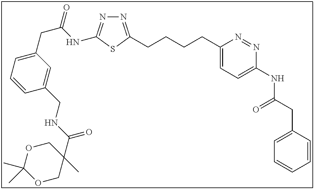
N1=C(CCCCC2=CC=C(NC(CC3=CC=CC=C3)=O)N=N2)SC(NC(CC2=CC=CC(CNC(C3(C)COC(C)(C)OC3)=O)=C2)=O)=N1
